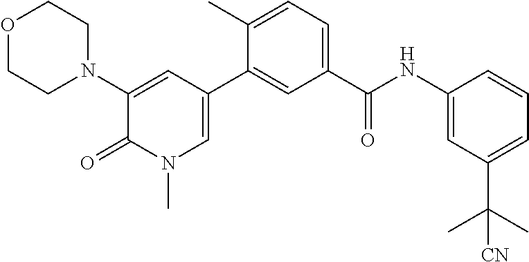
O1CCN(C2=CC(C3=CC(C(NC4=CC(C(C)(C)[CN])=CC=C4)=O)=CC=C3C)=CN(C)C2=O)CC1
